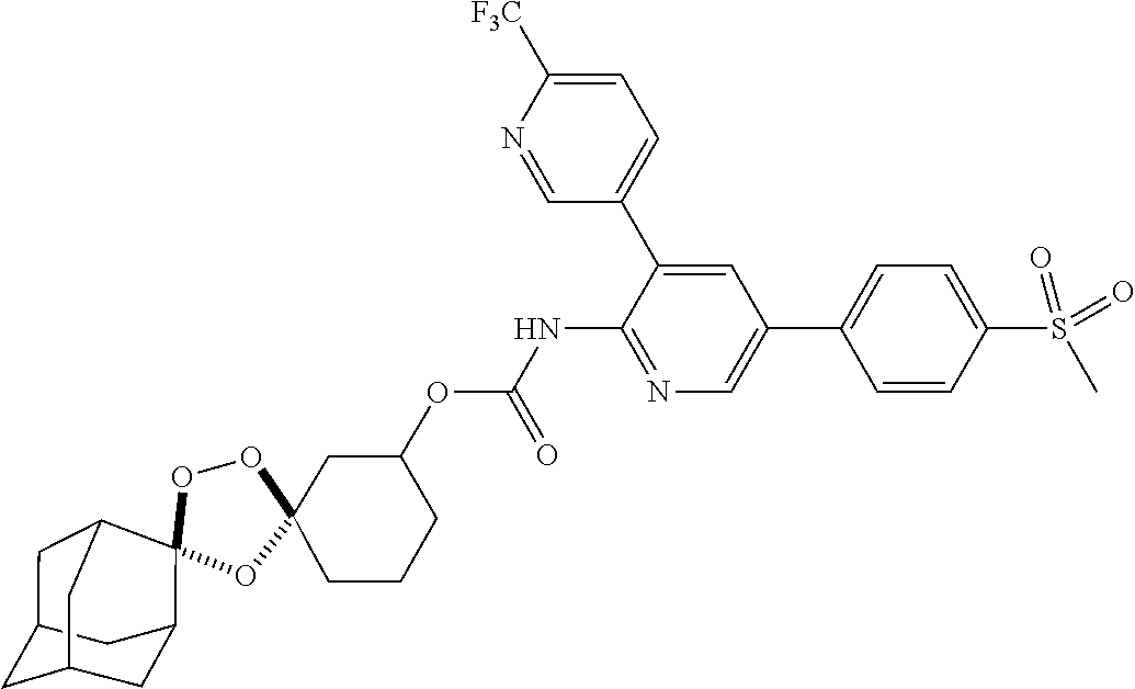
O1C2(CCCC(OC(NC3=NC=C(C4=CC=C(S(=O)(C)=O)C=C4)C=C3C3=CC=C([F3C])N=C3)=O)C2)OC2(C3CC4CC(CC2C4)C3)O1
